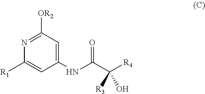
C1([R1])=CC(NC(C([R4])([R3])O)=O)=CC([OR2])=N1
